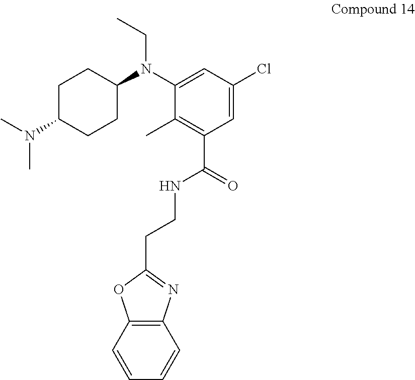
C1C(N(C)C)CCC(N(C2=CC(Cl)=CC(C(NCCC3=NC4=C(O3)C=CC=C4)=O)=C2C)CC)C1
